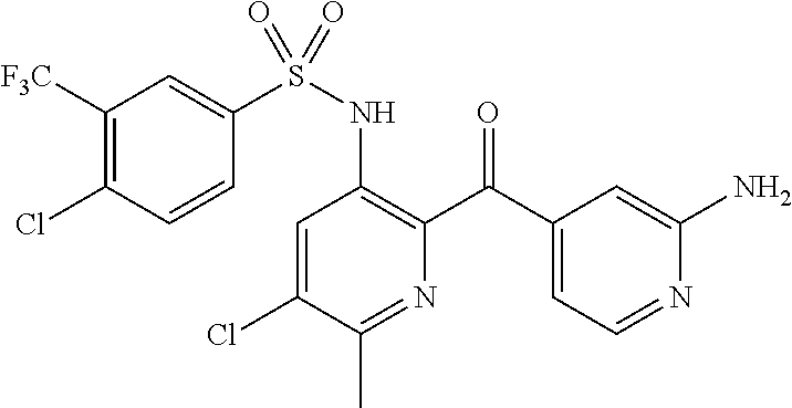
C1=C(Cl)C(C)=NC(C(C2=CC=NC(N)=C2)=O)=C1NS(=O)(C1=CC([F3C])=C(Cl)C=C1)=O
